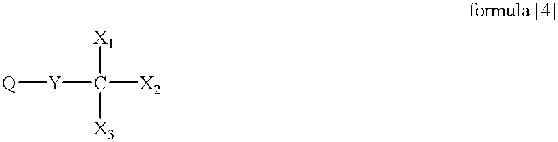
[Q][Y]C([X1])([X3])[X2]
